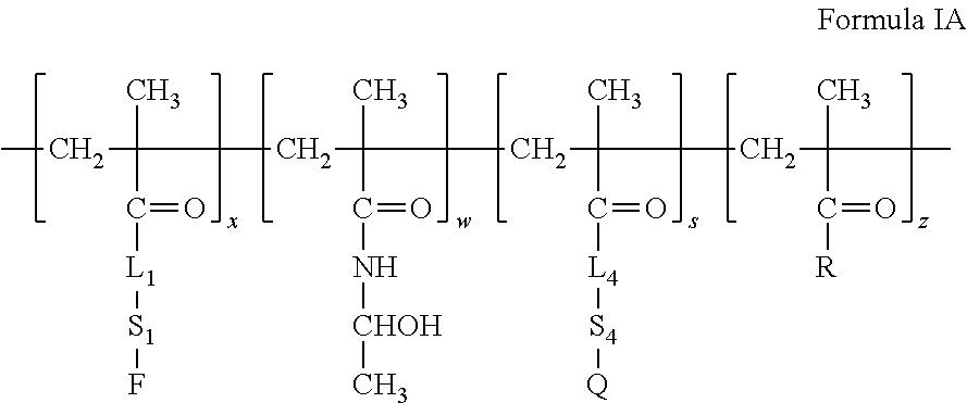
CCC(CC(CC(CC(C)(C)C([R])=O)(C)C([L4][S4][Q])=O)(C)C(N[CHOH]C)=O)(C)C([L1][S1]F)=O
